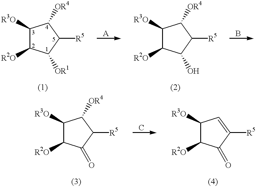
C1([OR1])C([R5])C([OR4])C([R3O])C1[R2O].C1(O)C([R5])C([OR4])C([R3O])C1[R2O].C1(=O)C([R5])C([OR4])C([R3O])C1[R2O].C1(=O)C([R5])=CC([R3O])C1[R2O]
